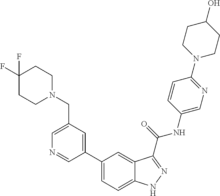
C1(CN2CCC(F)(F)CC2)=CN=CC(C2=CC=C3C(=C2)C(C(NC2=CN=C(N4CCC(O)CC4)C=C2)=O)=NN3)=C1
